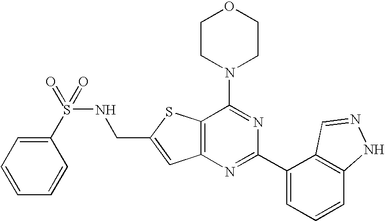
C1CN(C2=NC(C3=CC=CC4=C3C=NN4)=NC3=C2SC(CNS(=O)(C2=CC=CC=C2)=O)=C3)CCO1
